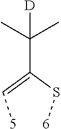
[5]C=C(S[6])C(C)(C)[D]
